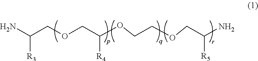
NC(COCC(OCCOCC(N)[R5])[R4])[R3]
